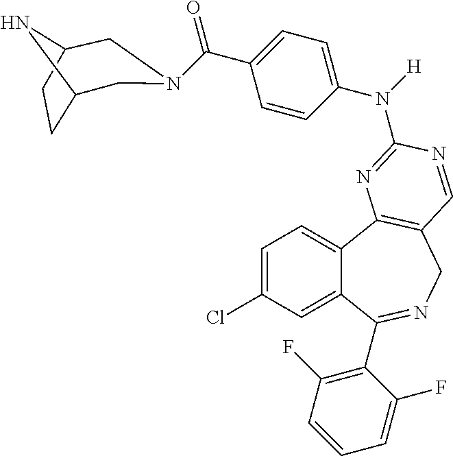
C12=CC(Cl)=CC=C1C1=C(CN=C2C2=C(F)C=CC=C2F)C=NC(N([H])C2=CC=C(C(=O)N3CC4CCC(N4)C3)C=C2)=N1
